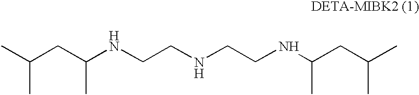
CC(CC(NCCNCCNC(CC(C)C)C)C)C
